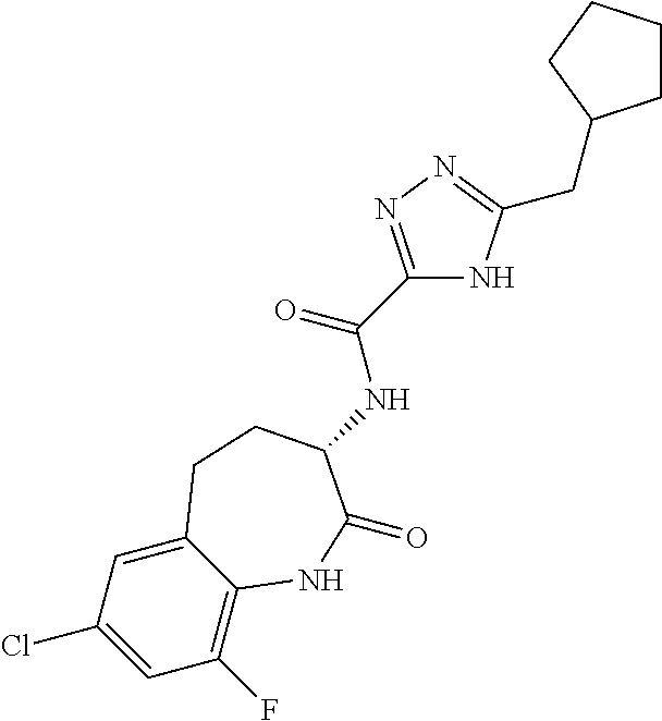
C1(F)=C2C(=CC(Cl)=C1)CCC(NC(C1=NN=C(CC3CCCC3)N1)=O)C(=O)N2
